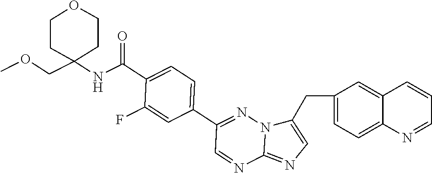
C1(CC2=CN=C3N2N=C(C2=CC=C(C(NC4(COC)CCOCC4)=O)C(F)=C2)C=N3)=CC=C2C(=C1)C=CC=N2
